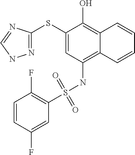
C1(SC2=NNC=N2)=CC(NS(C2=C(F)C=CC(F)=C2)(=O)=O)=C2C(=C1O)C=CC=C2
